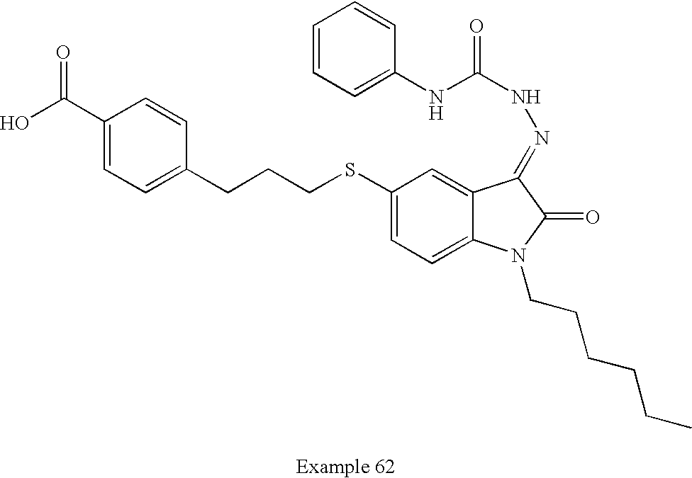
C1(C(O)=O)=CC=C(CCCSC2=CC=C3C(=C2)C(=NNC(=O)NC2=CC=CC=C2)C(=O)N3CCCCCC)C=C1
